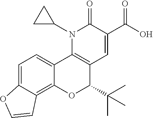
C1=C2C(=C3C(=C1)C1=C(C(C(C)(C)C)O3)C=C(C(O)=O)C(=O)N1C1CC1)C=CO2
